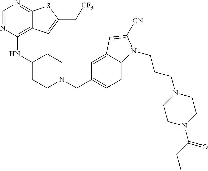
C1=NC(NC2CCN(CC3=CC=C4C(=C3)C=C([CN])N4CCCN3CCN(C(=O)CC)CC3)CC2)=C2C(=N1)SC(C[CF3])=C2
